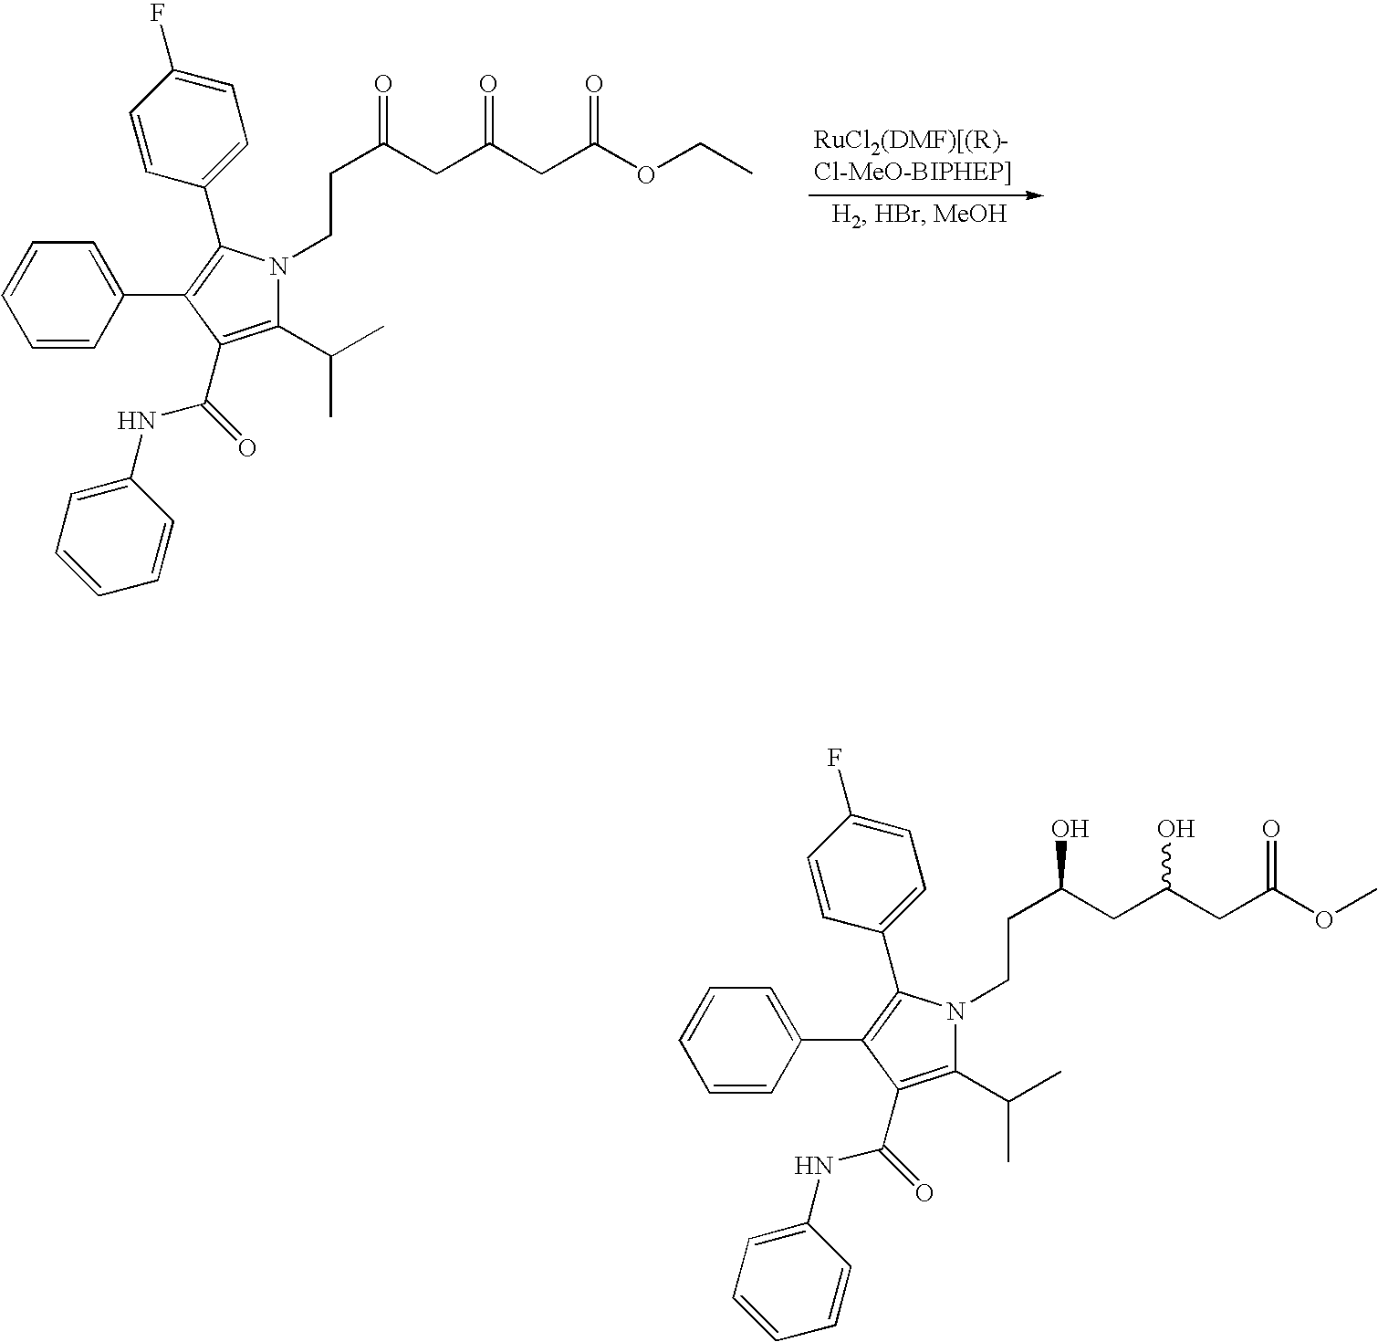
C1=CC(C2=C(C3=CC=C(F)C=C3)N(CCC(CC(CC(OCC)=O)=O)=O)C(C(C)C)=C2C(=O)NC2=CC=CC=C2)=CC=C1.C1=CC(C2=C(C3=CC=C(F)C=C3)N(CCC(CC(CC(OC)=O)O)O)C(C(C)C)=C2C(=O)NC2=CC=CC=C2)=CC=C1
